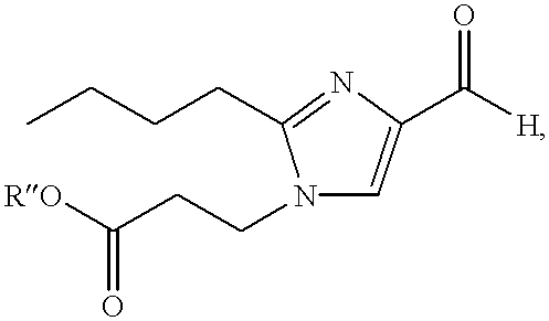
N1=C(CCCC)N(CCC([RO])=O)C=C1C([H])=O
